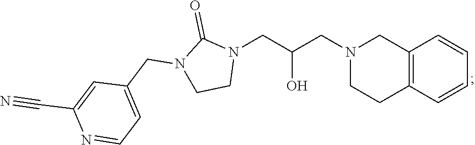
C12=C(C=CC=C1)CCN(CC(CN1C(=O)N(CC3=CC=NC(C#N)=C3)CC1)O)C2
